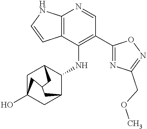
C12=C(C(NC3C4CC5(O)CC3CC(C5)C4)=C(C3=NC(COC)=NO3)C=N1)C=CN2
